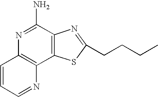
N1=C(N)C2=C(C3=C1C=CC=N3)SC(CCCC)=N2
